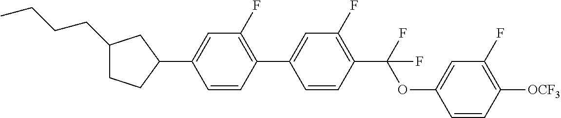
C1(CCCC)CCC(C2=CC(F)=C(C3=CC(F)=C(C(OC4=CC(F)=C([OCF3])C=C4)(F)F)C=C3)C=C2)C1
